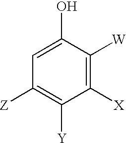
C1=C(O)C([W])=C([X])C([Y])=C1[Z]
